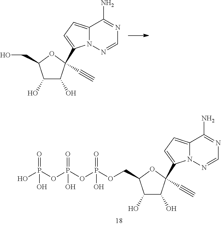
C1(O)C(O)C(C2=CC=C3N2N=CN=C3N)(C#C)OC1CO.C1(O)C(O)C(C2=CC=C3N2N=CN=C3N)(C#C)OC1COP(OP(OP(O)(=O)O)(O)=O)(=O)O
